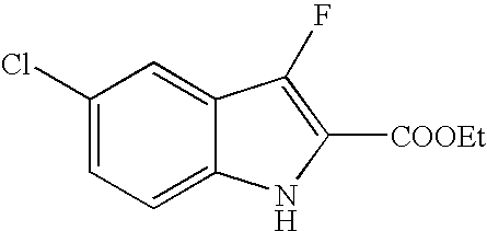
C1(Cl)=CC=C2C(=C1)C(F)=C([COOEt])N2
